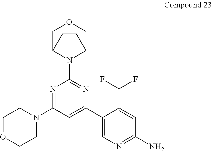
C1OCCN(C2=NC(N3C4COCC3CC4)=NC(C3=CN=C(N)C=C3C(F)F)=C2)C1
